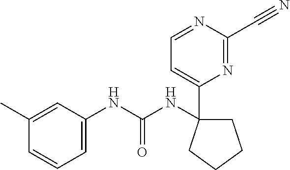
C1C(NC(=O)NC2=CC=CC(C)=C2)(C2=CC=NC(C#N)=N2)CCC1
